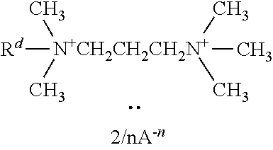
[N+CH2CH2CH2N+](C)(C)([Rd])(C)(C)C
